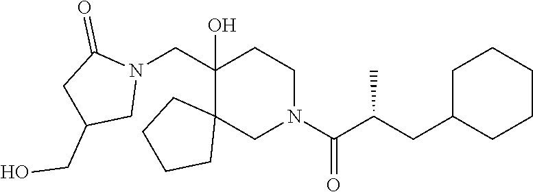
C1(CN2C(=O)CC(CO)C2)(O)C2(CN(C(C(CC3CCCCC3)C)=O)CC1)CCCC2
